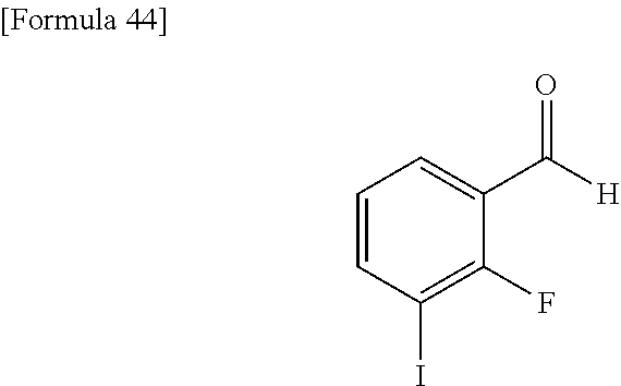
C1=CC(I)=C(F)C(C([H])=O)=C1
